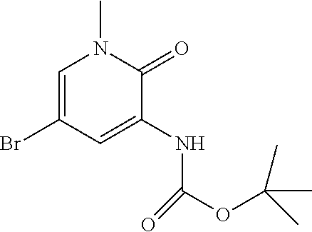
C1=C(Br)C=C(NC(=O)OC(C)(C)C)C(=O)N1C
